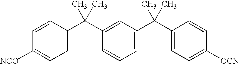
C1=C(C(C2=CC(C(C3=CC=C([OCN])C=C3)(C)C)=CC=C2)(C)C)C=CC([NCO])=C1
